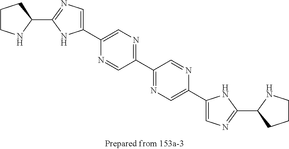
C1CNC(C2=NC=C(C3=CN=C(C4=NC=C(C5=CN=C(C6CCCN6)N5)N=C4)C=N3)N2)C1
